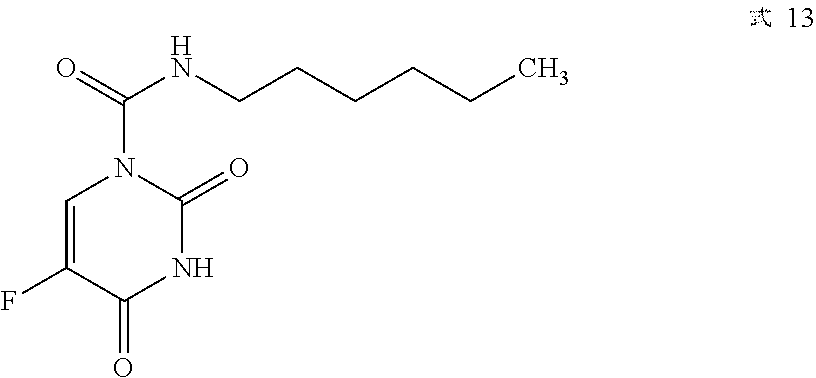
C1(=O)NC(=O)N(C(NCCCCCC)=O)C=C1F
